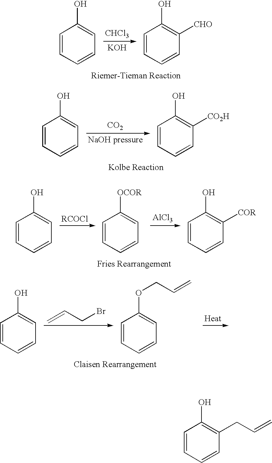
[CHCl3].[KOH].C1=CC=CC=C1O.C1=CC=CC([CHO])=C1O.[CO2].[NaOH pressure].C1=CC=CC=C1O.C1=CC=CC([CO2H])=C1O.[AlCl3].C1=CC=CC=C1O.C1=CC=CC=C1[OCOR].C1=CC=CC([COR])=C1O.C1=CC=CC=C1O.C1=CC=CC=C1OCC=C.C=CCBr.C1=CC=CC(CC=C)=C1O
